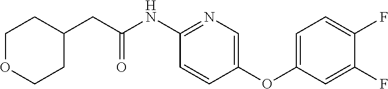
C1(NC(CC2CCOCC2)=O)=NC=C(OC2=CC=C(F)C(F)=C2)C=C1
